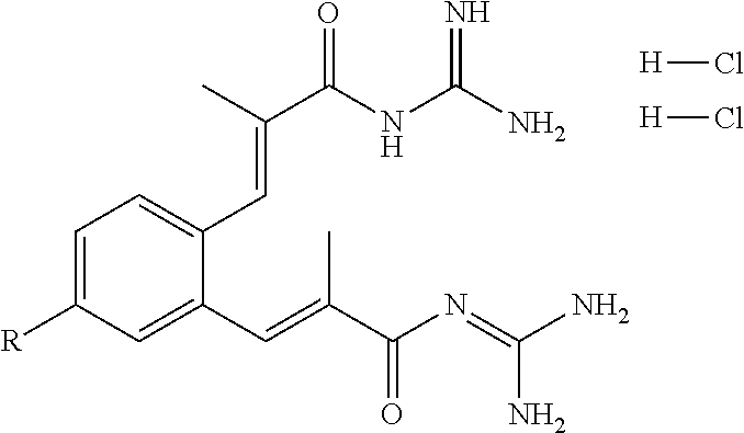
C1=C([R])C=C(C=C(C(N=C(N)N)=O)C)C(C=C(C(NC(N)=N)=O)C)=C1.[H]Cl.[H]Cl
